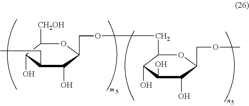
C1([CH2OH])C(O)C(CC)C(O)C(COCC2C(O)C(O)C(O)C(COC)O2)O1
